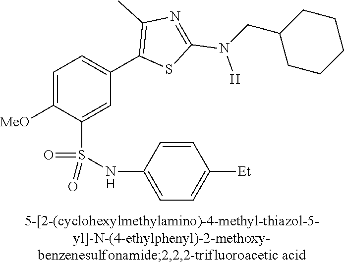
C1=C([MeO])C(S(NC2=CC=C([Et])C=C2)(=O)=O)=CC(C2=C(C)N=C(N(CC3CCCCC3)[H])S2)=C1
